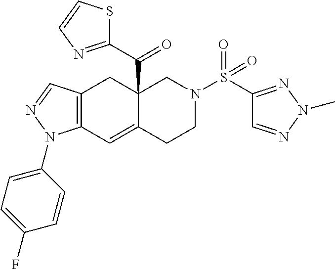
C12=C(C=NN1C1=CC=C(F)C=C1)CC1(C(C3=NC=CS3)=O)C(=C2)CCN(S(C2=NN(C)N=C2)(=O)=O)C1
